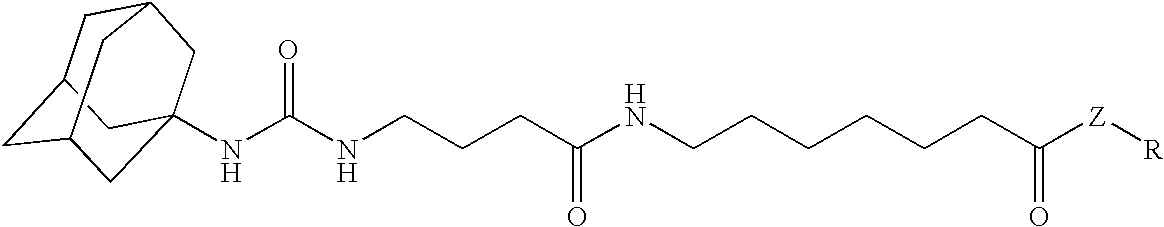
C1C2CC3CC(NC(NCCCC(NCCCCCCC([Z][R])=O)=O)=O)(CC1C3)C2
